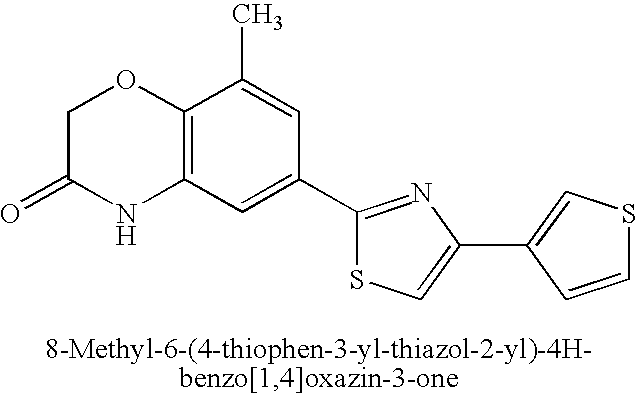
C1C(=O)NC2=C(O1)C(C)=CC(C1=NC(C3=CSC=C3)=CS1)=C2
